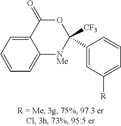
C1=CC=C2C(=C1)[NMe]C(C1=CC([R])=CC=C1)([CF3])OC2=O
